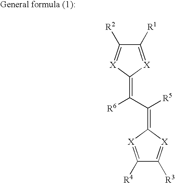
C1([R1])=[X]C(=C([R6])C(=C2[X]=C([R4])C([R3])=[X]2)[R5])[X]=C1[R2]
